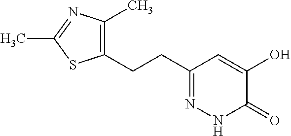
C1(CCC2=NNC(=O)C(O)=C2)=C(C)N=C(C)S1
